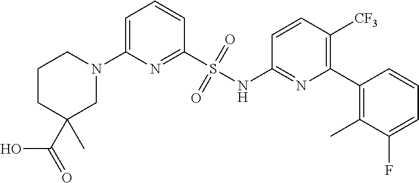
C1=C(N2CCCC(C)(C(=O)O)C2)N=C(S(NC2=NC(C3=C(C)C(F)=CC=C3)=C([CF3])C=C2)(=O)=O)C=C1
